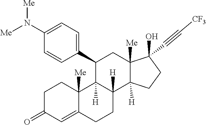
N(C1=CC=C(C2C3([H])C([H])(C4([H])C([Me])(C(C#C[CF3])(O)CC4)C2)CCC2=CC(=O)CCC23[Me])C=C1)([Me])[Me]
